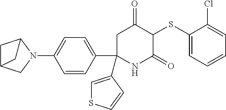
C1(SC2C(=O)CC(C3=CC=C(N4C5CC(C4)C5)C=C3)(C3=CSC=C3)NC2=O)=CC=CC=C1Cl
